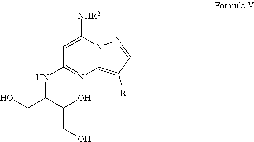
C1=C([NHR2])N2C(=C([R1])C=N2)N=C1NC(CO)C(O)CO
